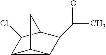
C12C3C1C(C(C)=O)C(C2Cl)C3
